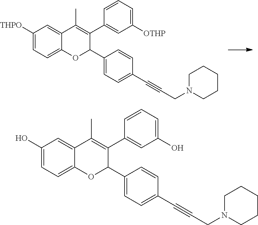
C1=C(O)C=C2C(=C1)OC(C1=CC=C(C#CCN3CCCCC3)C=C1)C(C1=CC(O)=CC=C1)=C2C.C1=C([THPO])C=C2C(=C1)OC(C1=CC=C(C#CCN3CCCCC3)C=C1)C(C1=CC([OTHP])=CC=C1)=C2C
